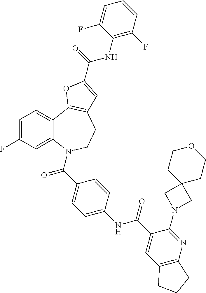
C1=C(F)C=C2C(=C1)C1=C(CCN2C(=O)C2=CC=C(NC(=O)C3=CC4=C(N=C3N3CC5(C3)CCOCC5)CCC4)C=C2)C=C(C(NC2=C(F)C=CC=C2F)=O)O1
